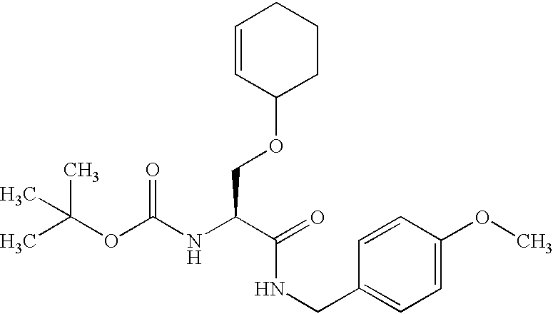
CC(OC(NC(C(NCC1=CC=C(OC)C=C1)=O)COC1CCCC=C1)=O)(C)C
